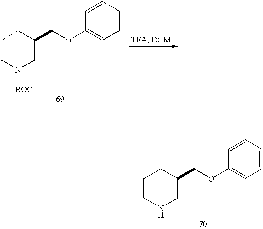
C1CN([BOC])CC(COC2=CC=CC=C2)C1.C1CNCC(COC2=CC=CC=C2)C1
